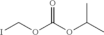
ICOC(OC(C)C)=O
